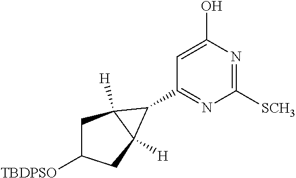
C1C([TBDPSO])CC2([H])C1([H])C2C1=NC([SCH3])=NC(O)=C1
